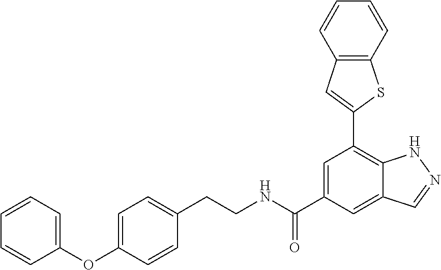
C1=C(C(NCCC2=CC=C(OC3=CC=CC=C3)C=C2)=O)C=C2C(=C1C1=CC3=C(S1)C=CC=C3)NN=C2
